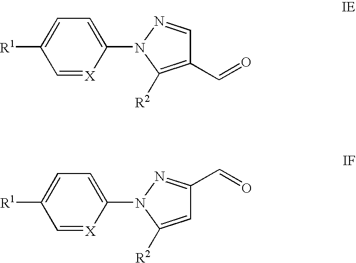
C1([R1])=CC=C(N2N=CC(C=O)=C2[R2])[X]=C1.C1([R1])=CC=C(N2N=C(C=O)C=C2[R2])[X]=C1
